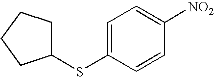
C1=C(SC2CCCC2)C=CC([NO2])=C1
